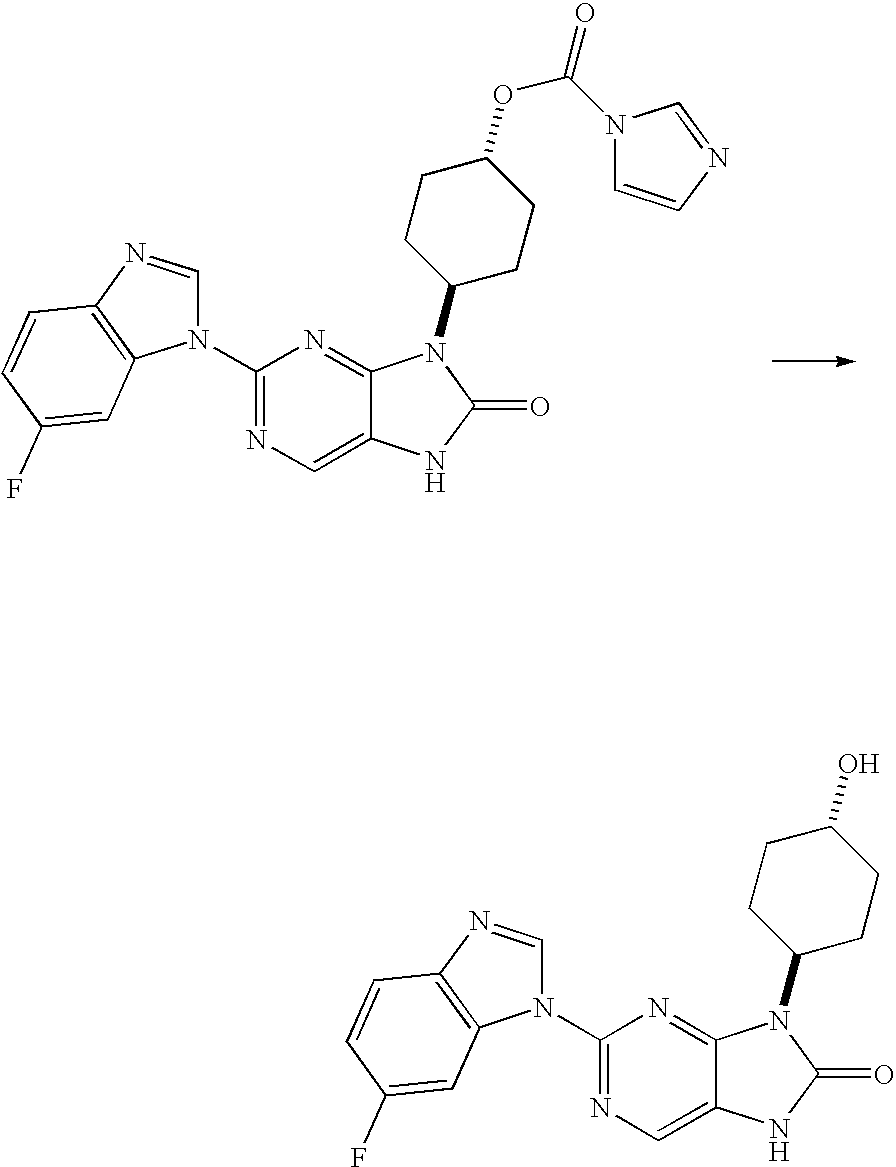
C1(N2C=NC3=C2C=C(F)C=C3)=NC=C2C(=N1)N(C1CCC(OC(=O)N3C=CN=C3)CC1)C(=O)N2.C1(N2C=NC3=C2C=C(F)C=C3)=NC=C2C(=N1)N(C1CCC(O)CC1)C(=O)N2
